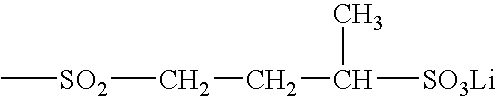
C(CC([SO3Li])C)[SO2]C
